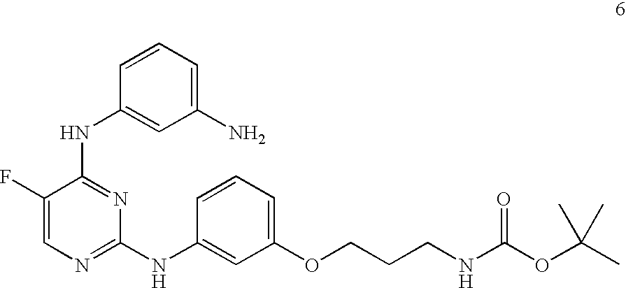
C1(N)=CC=CC(NC2=NC(NC3=CC(OCCCNC(OC(C)(C)C)=O)=CC=C3)=NC=C2F)=C1
